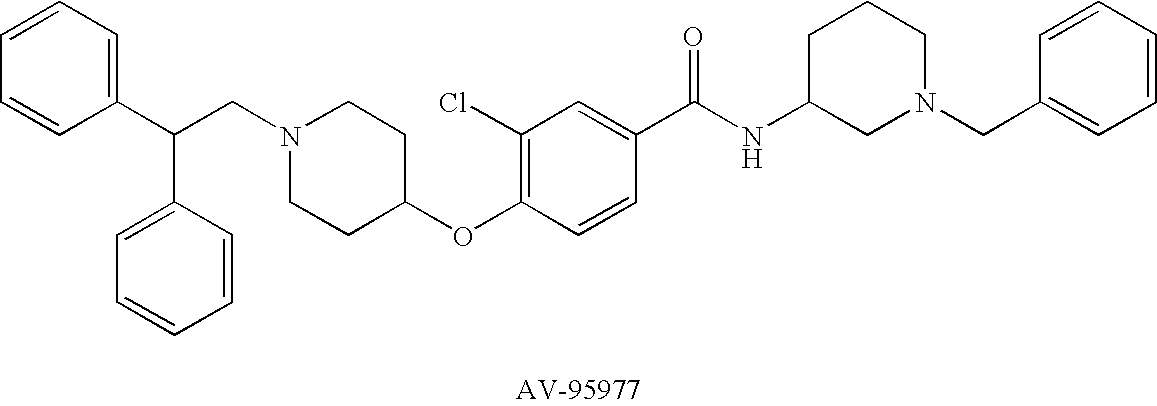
C(CN1CCC(OC2=C(Cl)C=C(C(NC3CN(CC4=CC=CC=C4)CCC3)=O)C=C2)CC1)(C1=CC=CC=C1)C1=CC=CC=C1
